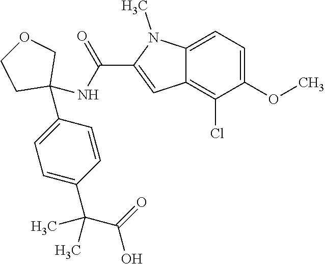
C1=C2C(=C(Cl)C(OC)=C1)C=C(C(NC1(C3=CC=C(C(C)(C(=O)O)C)C=C3)COCC1)=O)N2C
